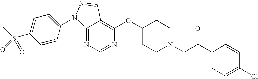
C12=NC=NC(OC3CCN(CC(C4=CC=C(Cl)C=C4)=O)CC3)=C1C=NN2C1=CC=C(S(C)(=O)=O)C=C1
